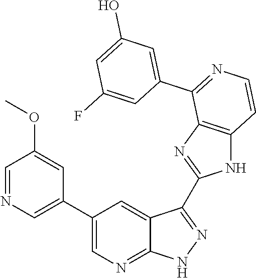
C1=NC=C(C2=CN=C3C(=C2)C(C2=NC4=C(N2)C=CN=C4C2=CC(O)=CC(F)=C2)=NN3)C=C1OC
